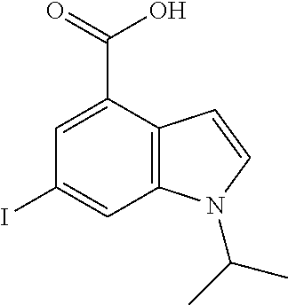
IC1=CC2=C(C(C(=O)O)=C1)C=CN2C(C)C
